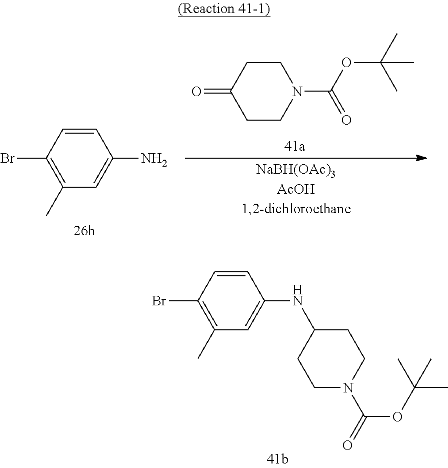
BrC1=C(C)C=C(N)C=C1.O=C1CCN(C(OC(C)(C)C)=O)CC1.BrC1=C(C)C=C(NC2CCN(C(OC(C)(C)C)=O)CC2)C=C1
